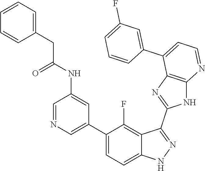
C1=NC=C(C2=CC=C3C(=C2F)C(C2=NC4=C(N2)N=CC=C4C2=CC(F)=CC=C2)=NN3)C=C1NC(CC1=CC=CC=C1)=O
